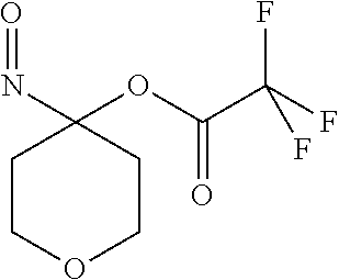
O1CCC(N=O)(OC(C(F)(F)F)=O)CC1
